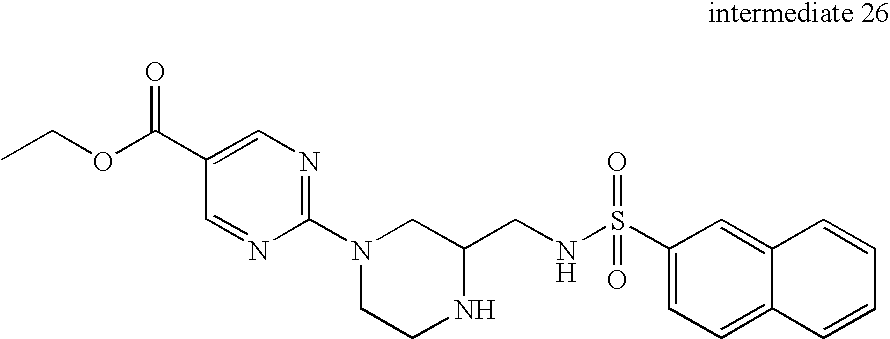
N1(C2=NC=C(C(=O)OCC)C=N2)CCNC(CNS(=O)(=O)C2=CC=C3C(=C2)C=CC=C3)C1
